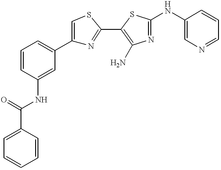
C1=CC(C(=O)NC2=CC(C3=CSC(C4=C(N)N=C(NC5=CN=CC=C5)S4)=N3)=CC=C2)=CC=C1
